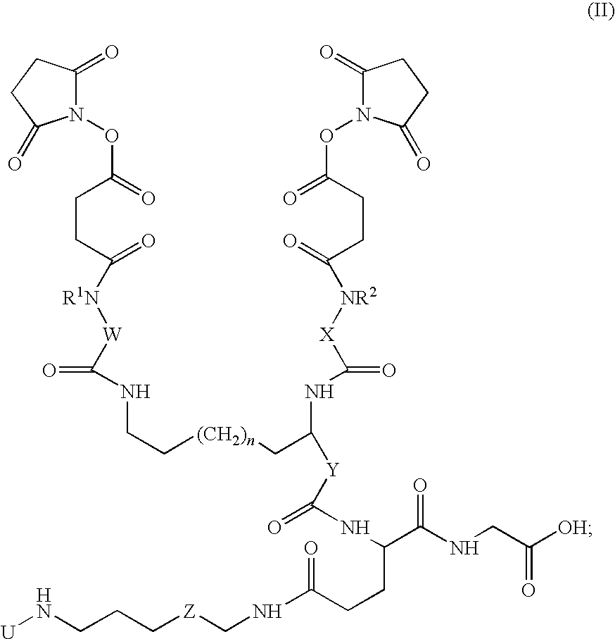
N1(OC(=O)CCC(=O)[R1N][W]C(=O)NCC[(CH2)n]CC(NC(=O)[X][NR2]C(=O)CCC(ON2C(=O)CCC2=O)=O)[Y]C(NC(C(NCC([OH])=O)=O)CCC(NC[Z]CCCN[U])=O)=O)C(=O)CCC1=O
